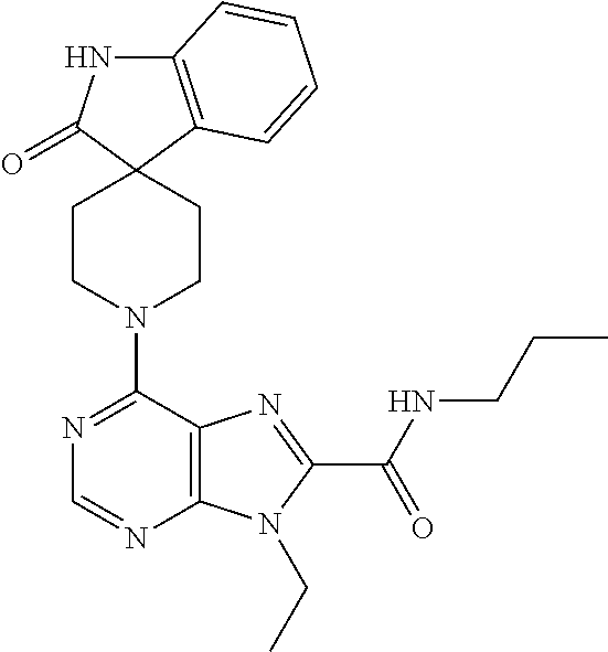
C12=C(C=CC=C1)C1(C(=O)N2)CCN(C2=NC=NC3=C2N=C(C(=O)NCCC)N3CC)CC1
